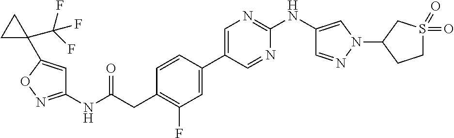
C1(NC(=O)CC2=C(F)C=C(C3=CN=C(NC4=CN(C5CCS(=O)(=O)C5)N=C4)N=C3)C=C2)=NOC(C2(C(F)(F)F)CC2)=C1
